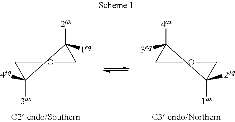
C1([3ax])([4eq])COCC1([2ax])[1eq].C1([4ax])([3eq])COCC1([1ax])[2eq]
